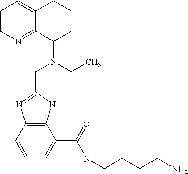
C1=CN=C2C(=C1)CCCC2N(CC1=NC2=C(N1)C(C(NCCCCN)=O)=CC=C2)CC
